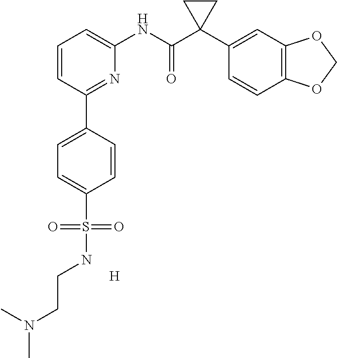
C1=CC(C2=CC=C(S(=O)(=O)NCCN(C)C)C=C2)=NC(NC(C2(C3=CC4=C(C=C3)OCO4)CC2)=O)=C1.[H]
